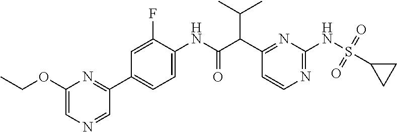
C1(C(C(NC2=CC=C(C3=NC(OCC)=CN=C3)C=C2F)=O)C(C)C)=NC(NS(=O)(=O)C2CC2)=NC=C1
